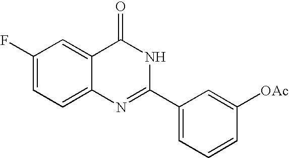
C1=C2C(=CC(F)=C1)C(=O)NC(C1=CC=CC([OAc])=C1)=N2
